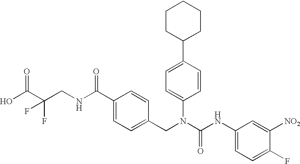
OC(C(CNC(C1=CC=C(CN(C(NC2=CC=C(F)C([NO2])=C2)=O)C2=CC=C(C3CCCCC3)C=C2)C=C1)=O)(F)F)=O
